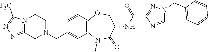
C(C1=CC=CC=C1)N1N=C(C(NC2C(=O)N(C)C3=C(C=CC(CN4CCN5C(=NN=C5[F3C])C4)=C3)OC2)=O)N=C1
